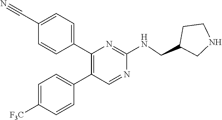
C1(C#N)=CC=C(C2=C(C3=CC=C([F3C])C=C3)C=NC(NCC3CNCC3)=N2)C=C1
